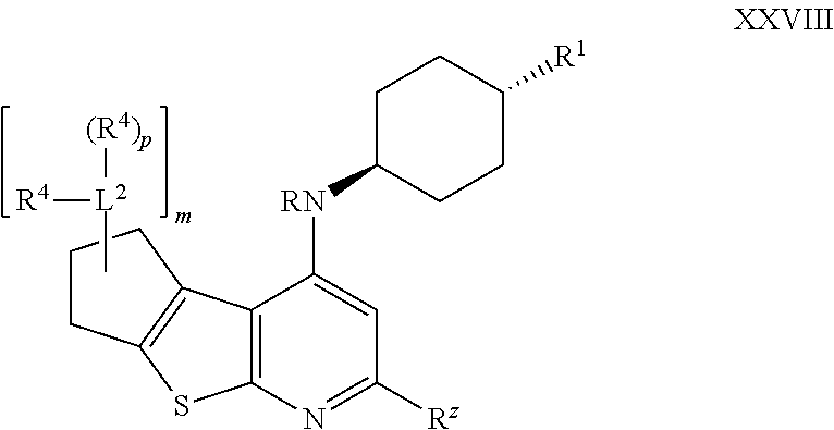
C[L2]([(R4)p])[R4].C12=C(N=C([Rz])C=C1[RN]C1CCC([R1])CC1)SC1=C2CCC1
